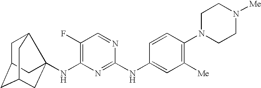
C1C2CC3CC(NC4=C(F)C=NC(NC5=CC([Me])=C(N6CCN([Me])CC6)C=C5)=N4)(C1C3)C2
